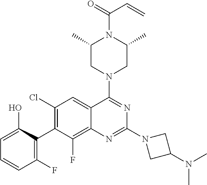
C1=C(O)C(C2=C(Cl)C=C3C(=C2F)N=C(N2CC(N(C)C)C2)N=C3N2CC(C)N(C(=O)C=C)C(C)C2)=C(F)C=C1
